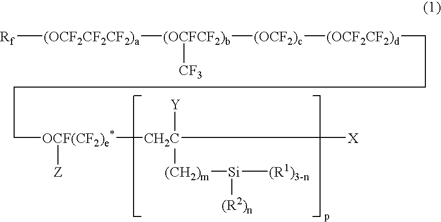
[Rf][(OCF2CF2CF2)a][(OCFCF2)b]([CF3])[(OCF2)c][(OCF2CF2)d]CCCC[OCF(CF2)e*]([CH2C]([Y])([(CH2)m][Si]([(R1)3-n])[(R2)n])[X])[Z]
